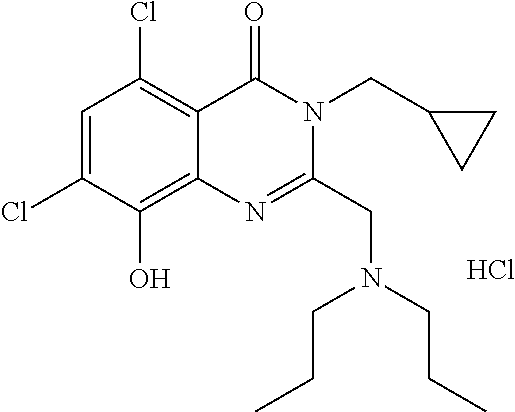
Cl.C1=C(Cl)C(O)=C2C(=C1Cl)C(=O)N(CC1CC1)C(CN(CCC)CCC)=N2
